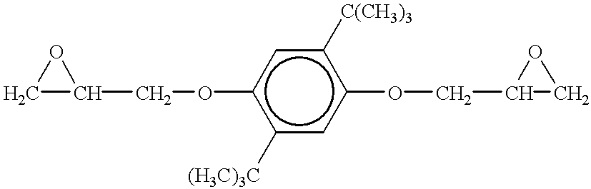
C1C(COc2c([(H3C)3C])cc(OCC3CO3)c([C(CH3)3])c2)O1
